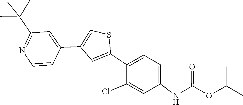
C1(C2=CC(C3=CC(C(C)(C)C)=NC=C3)=CS2)=CC=C(NC(OC(C)C)=O)C=C1Cl
